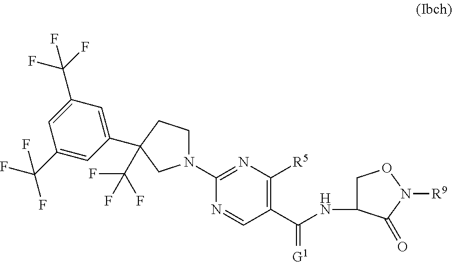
C1=C(C(F)(F)F)C=C(C2(C(F)(F)F)CCN(C3=NC([R5])=C(C(NC4CON([R9])C4=O)=[G1])C=N3)C2)C=C1C(F)(F)F
